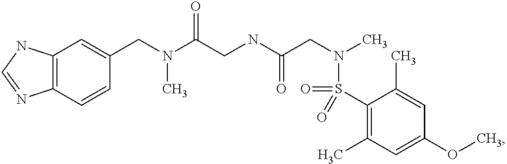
C1(CN(C(CNC(CN(C)S(C2=C(C)C=C(OC)C=C2C)(=O)=O)=O)=O)C)=CC2=C(C=C1)N=CN2
